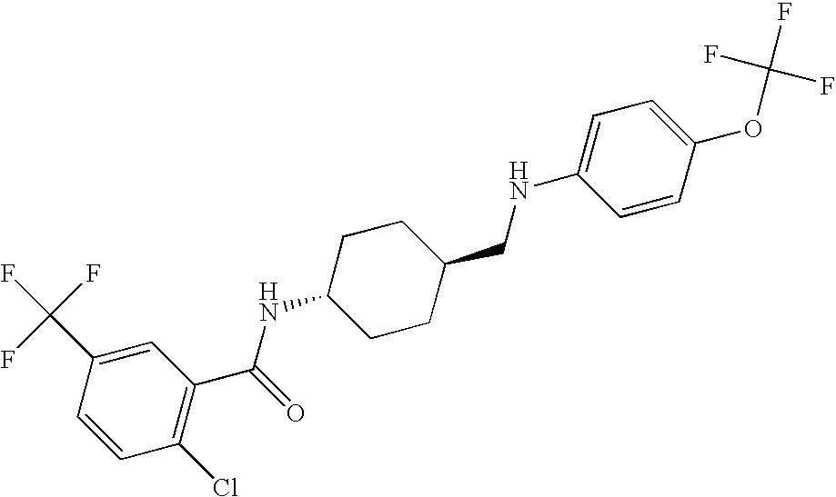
C1(C(F)(F)F)=CC(C(=O)NC2CCC(CNC3=CC=C(OC(F)(F)F)C=C3)CC2)=C(Cl)C=C1
